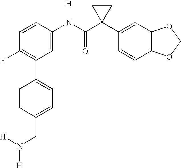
C1(N(C(C2(C3=CC4=C(C=C3)OCO4)CC2)=O)[H])=CC(C2=CC=C(CN([H])[H])C=C2)=C(F)C=C1
